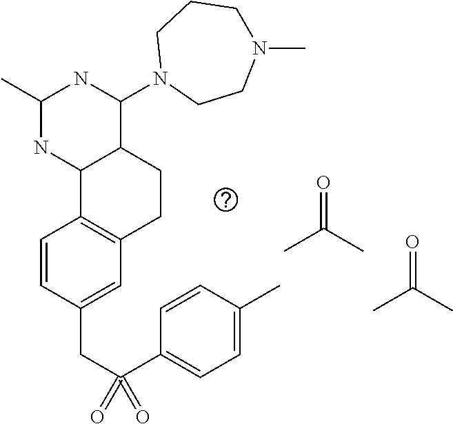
C1(CC(C2=CC=C(C)C=C2)(=O)=O)=CC2=C(C=C1)C1C(CC2)C(N2CCN(C)CCC2)NC(C)N1.O=C(C)C.O=C(C)C
